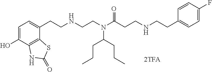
C1=C(O)C2=C(C(CCNCCN(C(CCNCCC3=CC=C(F)C=C3)=O)C(CCC)CCC)=C1)SC(=O)N2
